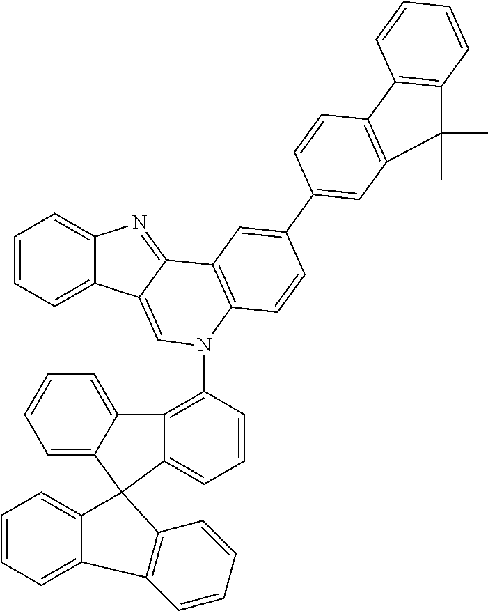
C1=CC=C2C(=C1)N=C1C2=CN(C2=C3C(=CC=C2)C2(C4=CC=CC=C34)C3=CC=CC=C3C3=C2C=CC=C3)C2=C1C=C(C1=CC3=C(C=C1)C1=C(C=CC=C1)C3(C)C)C=C2
